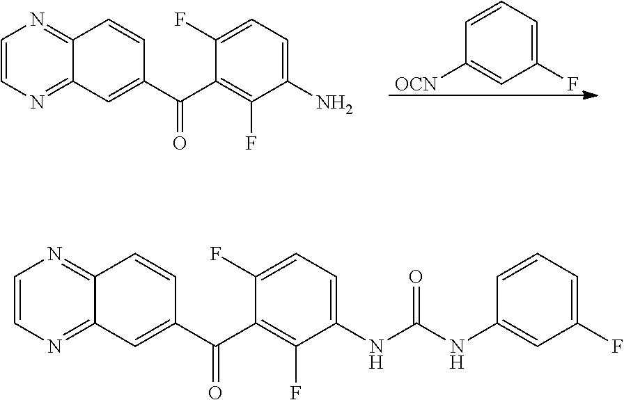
C1=CC=C(F)C=C1[OCN].C12=NC=CN=C1C=C(C(=O)C1=C(F)C(N)=CC=C1F)C=C2.C12=NC=CN=C1C=C(C(=O)C1=C(F)C(NC(NC3=CC(F)=CC=C3)=O)=CC=C1F)C=C2
